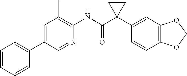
C1=CC=CC(C2=CC(C)=C(NC(C3(C4=CC5=C(C=C4)OCO5)CC3)=O)N=C2)=C1
